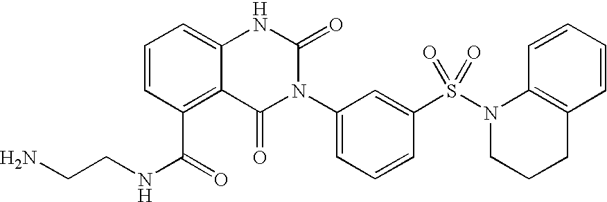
C12=C(C(NCCN)=O)C=CC=C1NC(=O)N(C1=CC=CC(S(=O)(=O)N3CCCC4=C3C=CC=C4)=C1)C2=O
